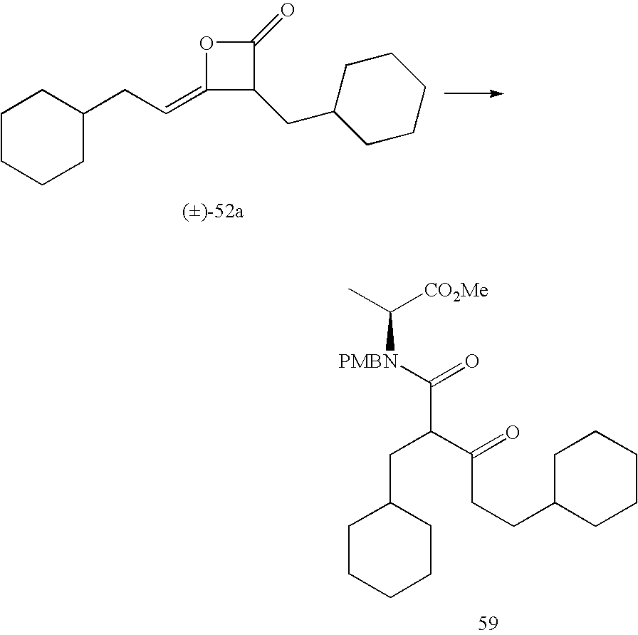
C1CCCC(CC=C2C(CC3CCCCC3)C(=O)O2)C1.C1CCCCC1CC(C([PMBN]C(C)[CO2Me])=O)C(=O)CCC1CCCCC1
